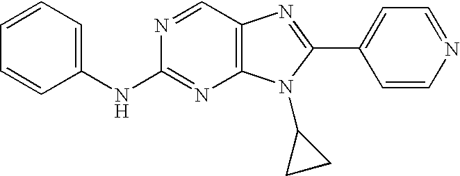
C1=CC=C(NC2=NC3=C(C=N2)N=C(C2=CC=NC=C2)N3C2CC2)C=C1
